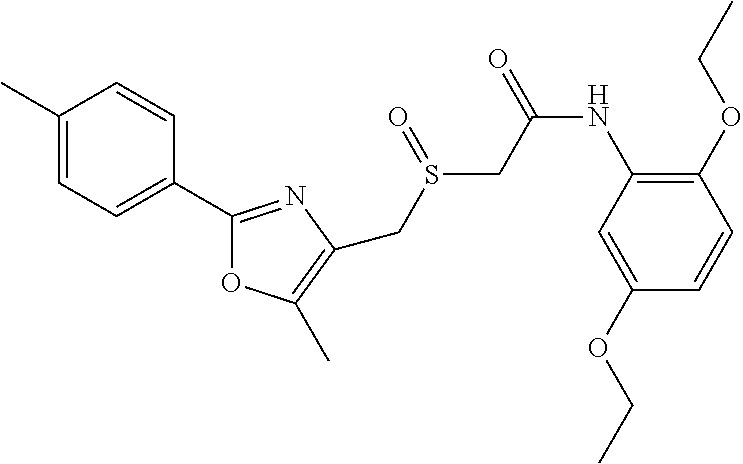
C1(OCC)=CC(NC(=O)CS(=O)CC2=C(C)OC(C3=CC=C(C)C=C3)=N2)=C(OCC)C=C1
